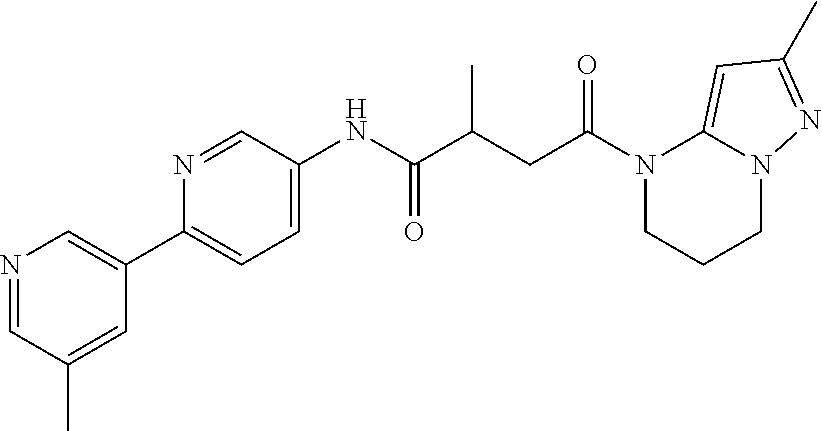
N1=CC(C)=CC(C2=CC=C(NC(C(CC(N3CCCN4C3=CC(C)=N4)=O)C)=O)C=N2)=C1
